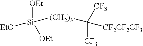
[EtO][Si]([OEt])([OEt])[(CH2)3]C([CF2CF2CF3])([CF3])[CF3]
